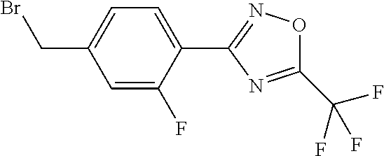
C1=C(F)C(C2=NOC(C(F)(F)F)=N2)=CC=C1CBr
